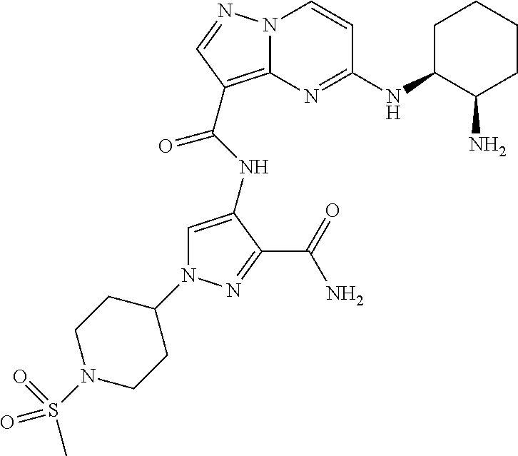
C1=C(NC(=O)C2=C3N(C=CC(NC4C(N)CCCC4)=N3)N=C2)C(C(=O)N)=NN1C1CCN(S(=O)(=O)C)CC1
